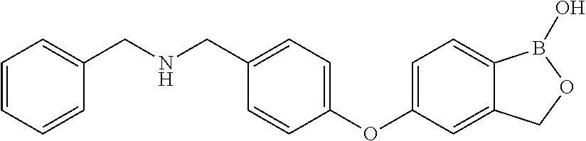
C1=CC=CC(CNCC2=CC=C(OC3=CC=C4C(=C3)COB4O)C=C2)=C1
